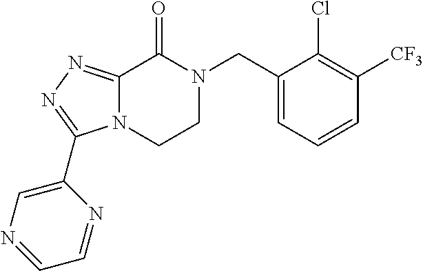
C1(CN2C(=O)C3=NN=C(C4=CN=CC=N4)N3CC2)=CC=CC([CF3])=C1Cl
